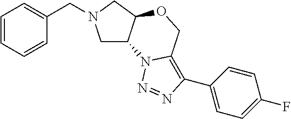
C1=CC=CC(CN2CC3C(C2)OCC2=C(C4=CC=C(F)C=C4)N=NN32)=C1
